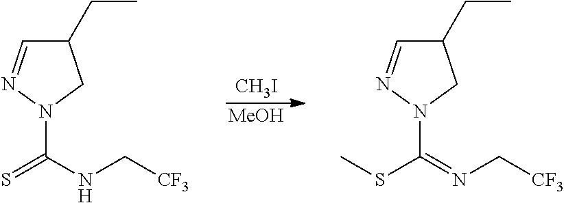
[MeOH].[CH3I].C1(CC)C=NN(C(NC[CF3])=S)C1.C1(CC)C=NN(C(=NC[CF3])SC)C1
